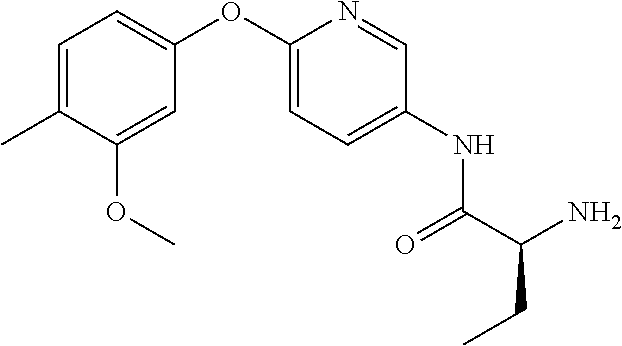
C1=C(C)C(OC)=CC(OC2=CC=C(NC(=O)C(CC)N)C=N2)=C1
